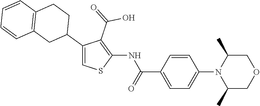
C1(C2CCC3=C(C2)C=CC=C3)=CSC(NC(C2=CC=C(N3C(C)COCC3C)C=C2)=O)=C1C(=O)O
